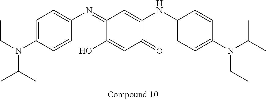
C1=C(N(CC)C(C)C)C=CC(N=C2C(O)=CC(=O)C(NC3=CC=C(N(CC)C(C)C)C=C3)=C2)=C1
